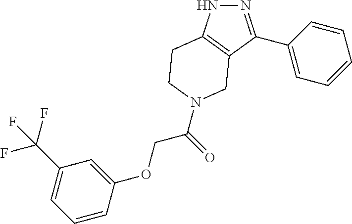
N1N=C(C2=CC=CC=C2)C2=C1CCN(C(COC1=CC(C(F)(F)F)=CC=C1)=O)C2
